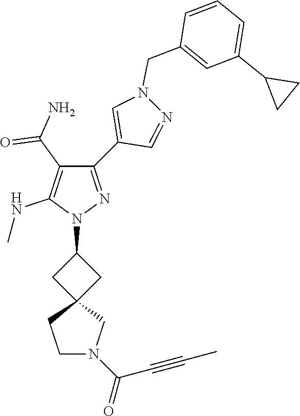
C12(CC(N3N=C(C4=CN(CC5=CC(C6CC6)=CC=C5)N=C4)C(C(=O)N)=C3NC)C1)CCN(C(=O)C#CC)C2
